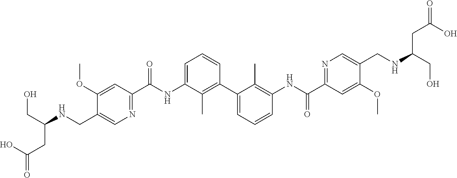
C1=C(NC(=O)C2=NC=C(CNC(CO)CC(O)=O)C(OC)=C2)C(C)=C(C2=CC=CC(NC(=O)C3=NC=C(CNC(CO)CC(O)=O)C(OC)=C3)=C2C)C=C1
